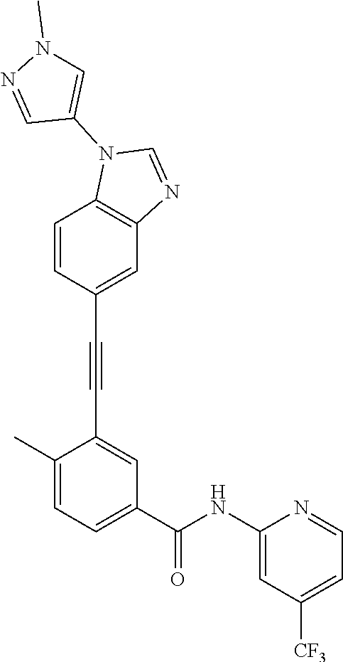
C1=C(C#CC2=CC(C(NC3=CC([CF3])=CC=N3)=O)=CC=C2C)C=CC2=C1N=CN2C1=CN(C)N=C1
